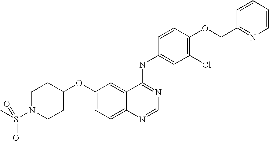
O(C1=CC=C2C(=C1)C(NC1=CC(Cl)=C(OCC3=NC=CC=C3)C=C1)=NC=N2)C1CCN(S(C)(=O)=O)CC1
